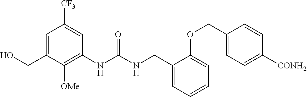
C1=C(CO)C([OMe])=C(NC(NCC2=CC=CC=C2OCC2=CC=C([CONH2])C=C2)=O)C=C1[CF3]
